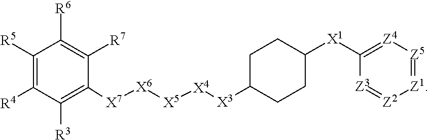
C1([R5])=C([R4])C([R3])=C([X7][X6][X5][X4][X3]C2CCC([X1]C3=[Z4][Z5]=[Z1][Z2]=[Z3]3)CC2)C([R7])=C1[R6]
